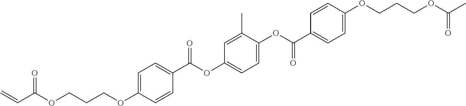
C1=C(OCCCOC(C=C)=O)C=CC(C(OC2=CC=C(OC(C3=CC=C(OCCCOC(C)=O)C=C3)=O)C(C)=C2)=O)=C1
